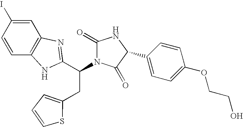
C1=C(I)C=CC2=C1N=C(C(CC1=CC=CS1)N1C(=O)NC(C3=CC=C(OCCO)C=C3)C1=O)N2
